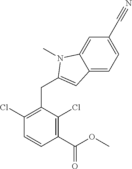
C1(Cl)=C(CC2=CC3=CC=C(C#N)C=C3N2C)C(Cl)=C(C(OC)=O)C=C1
